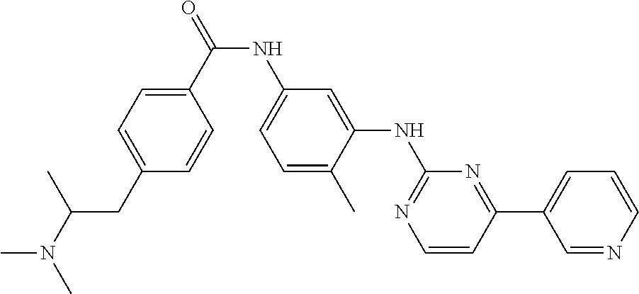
C(NC1=CC=C(C)C(NC2=NC=CC(C3=CC=CN=C3)=N2)=C1)(=O)C1=CC=C(CC(N(C)C)C)C=C1
